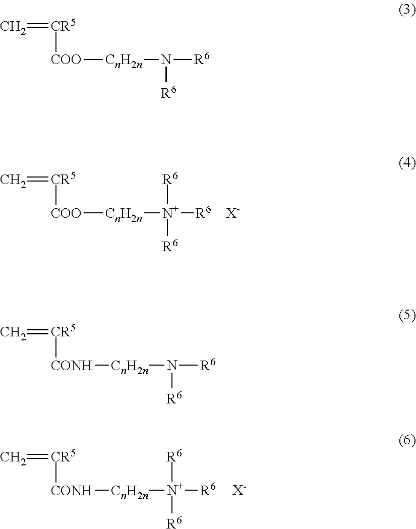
[CR5]([COO][CnH2n][N+]([R6])([R6])[R6])=C.[X-].[CR5]([CONH][CnH2n][N+]([R6])([R6])[R6])=C.[X-].[CR5]([COO][CnH2n]N([R6])[R6])=C.[CR5]([CONH][CnH2n]N([R6])[R6])=C
